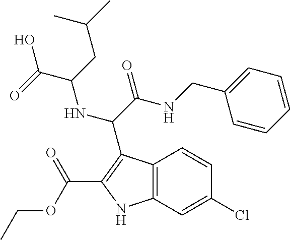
C(C(=O)NCC1=CC=CC=C1)(NC(C(O)=O)CC(C)C)C1=C(C(=O)OCC)NC2=C1C=CC(Cl)=C2
